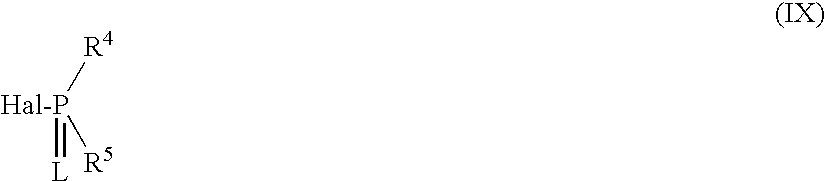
[Hal-P]([R4])([R5])=[L]
